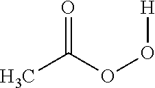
CC(OO[H])=O
